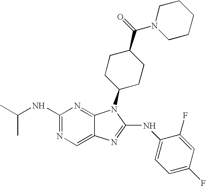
N1=C(NC(C)C)N=C2C(=C1)N=C(NC1=CC=C(F)C=C1F)N2C1CCC(C(N2CCCCC2)=O)CC1
